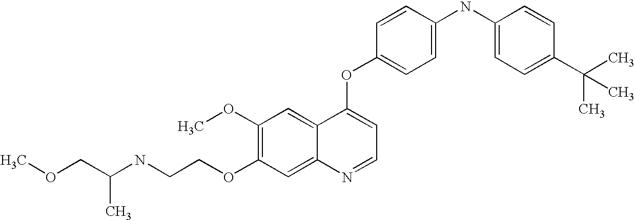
C1(OC)=C(OCCNC(COC)C)C=C2C(=C1)C(OC1=CC=C(NC3=CC=C(C(C)(C)C)C=C3)C=C1)=CC=N2
